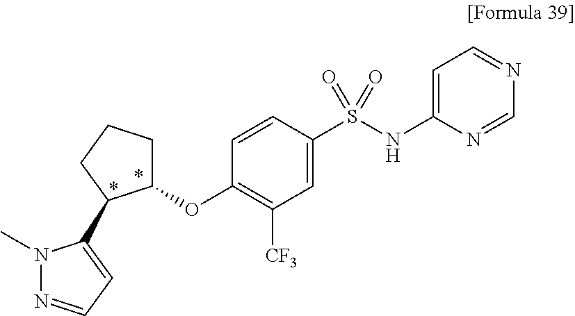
C1(S(NC2=CC=NC=N2)(=O)=O)=CC([CF3])=C(OC2CCCC2C2=CC=NN2C)C=C1
